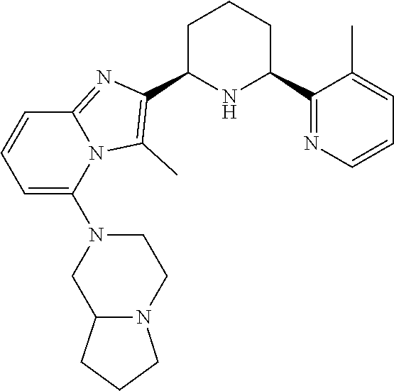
C1C(C2=C(C)N3C(=N2)C=CC=C3N2CC3N(CC2)CCC3)NC(C2=NC=CC=C2C)CC1
